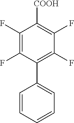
C1(F)=C(F)C(C2=CC=CC=C2)=C(F)C(F)=C1[COOH]
